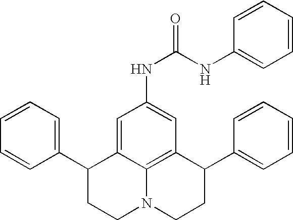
C1=CC=C(C2CCN3C4=C(C(C5=CC=CC=C5)CC3)C=C(NC(=O)NC3=CC=CC=C3)C=C24)C=C1
